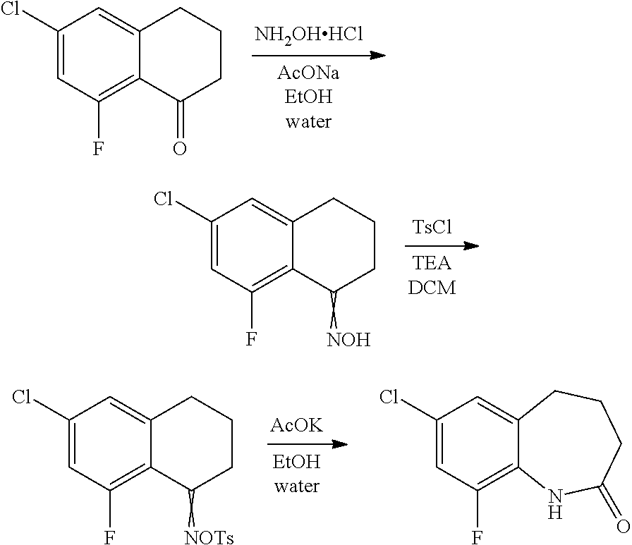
[NH2OHHCl].C1(Cl)=CC(F)=C2C(=C1)CCCC2=O.[TsCl].C1(Cl)=CC(F)=C2C(=C1)CCCC2=[NOH].[AcOK].C1(Cl)=CC(F)=C2C(=C1)CCCC2=[NOTs].C1(Cl)=CC(F)=C2C(=C1)CCCC(=O)N2
